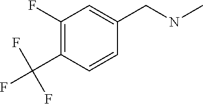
C1(F)=C(C(F)(F)F)C=CC(CNC)=C1
